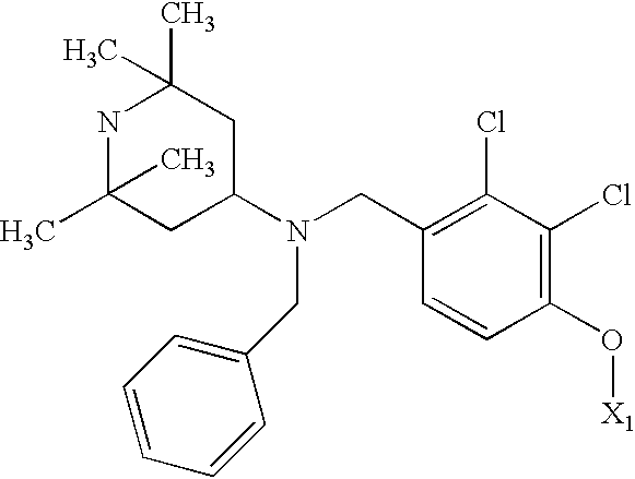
N(CC1=C(Cl)C(Cl)=C(O[X1])C=C1)(C1CC(C)(C)NC(C)(C)C1)CC1=CC=CC=C1
